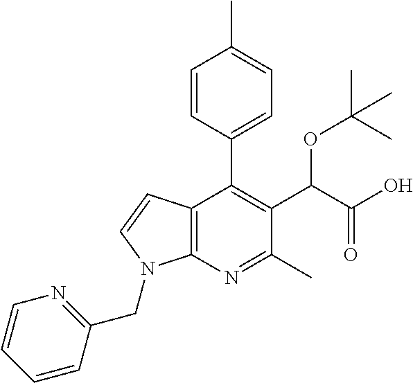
C12=C(N=C(C)C(C(C(O)=O)OC(C)(C)C)=C1C1=CC=C(C)C=C1)N(CC1=NC=CC=C1)C=C2
